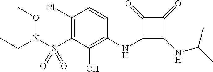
C1(Cl)=C(S(N(CC)OC)(=O)=O)C(O)=C(NC2=C(NC(C)C)C(=O)C2=O)C=C1
